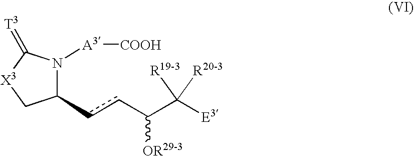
C1(ccC(C([E3])([R19-3])[R20-3])[OR29-3])N([A3][COOH])C(=[T3])[X3]C1
